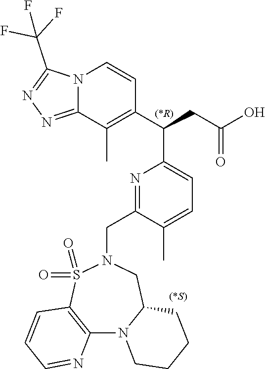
C12=C(S(=O)(=O)N(CC3=NC(C(CC(O)=O)C4=C(C)C5=NN=C(C(F)(F)F)N5C=C4)=CC=C3C)CC3N1CCCC3)C=CC=N2
